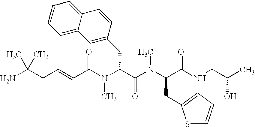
NC(CC=CC(N(C(C(N(C(C(NCC(O)C)=O)CC1=CC=CS1)C)=O)CC1=CC2=CC=CC=C2C=C1)C)=O)(C)C
